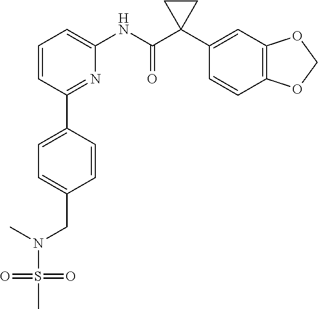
C1=CC(C2=CC=C(CN(S(C)(=O)=O)C)C=C2)=NC(NC(C2(C3=CC4=C(C=C3)OCO4)CC2)=O)=C1
